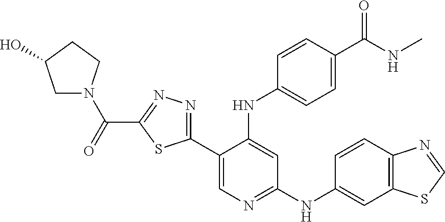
C1N(C(=O)C2=NN=C(C3=CN=C(NC4=CC5=C(C=C4)N=CS5)C=C3NC3=CC=C(C(NC)=O)C=C3)S2)CCC1O
